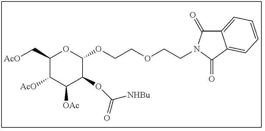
C1(C[AcO])C([AcO])C([OAc])C(OC(=O)[NHBu])C(OCCOCCN2C(=O)C3=CC=CC=C3C2=O)O1
